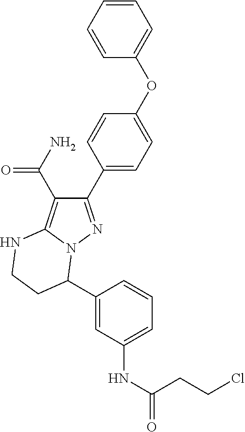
C1(C(N)=O)=C2N(N=C1C1=CC=C(OC3=CC=CC=C3)C=C1)C(C1=CC(NC(CCCl)=O)=CC=C1)CCN2
